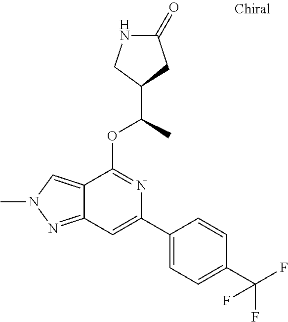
N1C(=O)CC(C(C)OC2=NC(C3=CC=C(C(F)(F)F)C=C3)=CC3=NN(C)C=C23)C1
